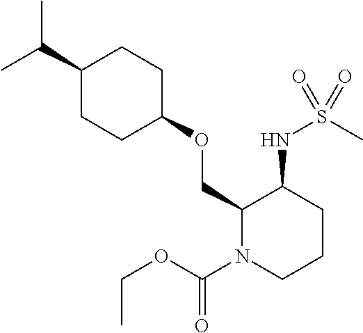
C(C)(C)C1CCC(OCC2N(C(OCC)=O)CCCC2NS(C)(=O)=O)CC1
